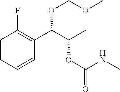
C1=CC=CC(C(C(C)OC(=O)NC)OCOC)=C1F
